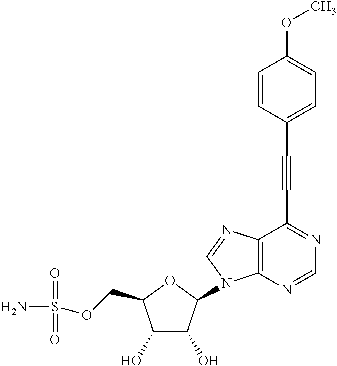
C1(O)C(O)C(N2C3=C(N=C2)C(C#CC2=CC=C(OC)C=C2)=NC=N3)OC1COS(N)(=O)=O
